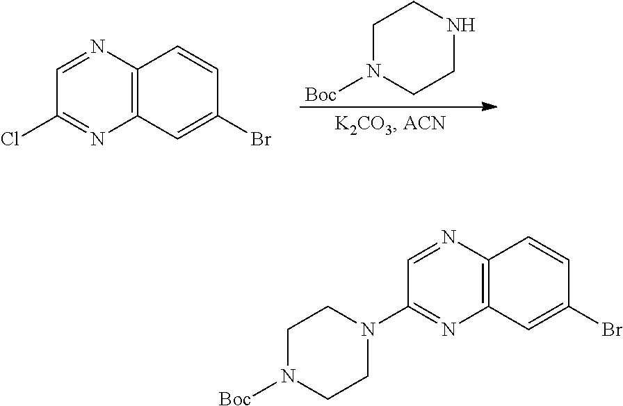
C12=C(C=C(Br)C=C1)N=C(Cl)C=N2.C1N([Boc])CCNC1.BrC1=CC2=C(C=C1)N=CC(N1CCN([Boc])CC1)=N2
